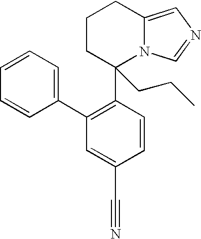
C1CC(C2=C(C3=CC=CC=C3)C=C(C#N)C=C2)(CCC)N2C(=CN=C2)C1
